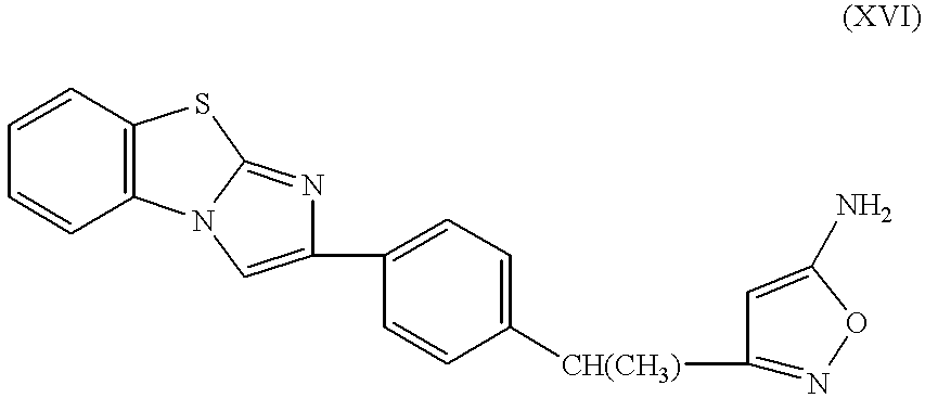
C1=CC2=C(C=C1)N1C(=NC(C3=CC=C([CH(CH3)]C4=NOC(N)=C4)C=C3)=C1)S2
